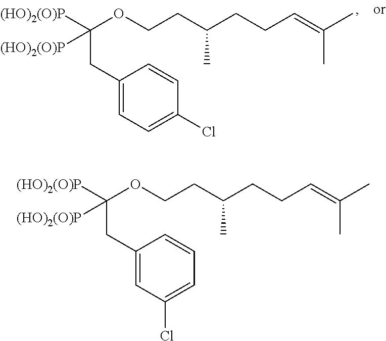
[(HO)2(O)P]C(OCCC(CCC=C(C)C)C)([(HO)2(O)P])CC1=CC=C(Cl)C=C1.[(HO)2(O)P]C(OCCC(CCC=C(C)C)C)([(HO)2(O)P])CC1=CC(Cl)=CC=C1
